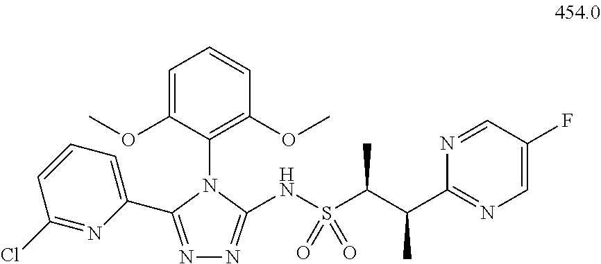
N1=C(C2=CC=CC(Cl)=N2)N(C2=C(OC)C=CC=C2OC)C(NS(C(C(C2=NC=C(F)C=N2)C)C)(=O)=O)=N1
